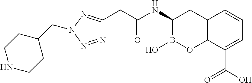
C12=C(C(C(O)=O)=CC=C1)OB(O)C(NC(CC1=NN(CC3CCNCC3)N=N1)=O)C2
